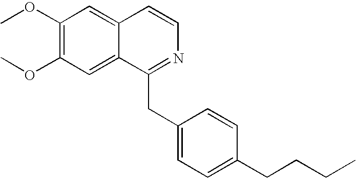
C1(OC)=C(OC)C=C2C(=C1)C=CN=C2CC1=CC=C(CCCC)C=C1
